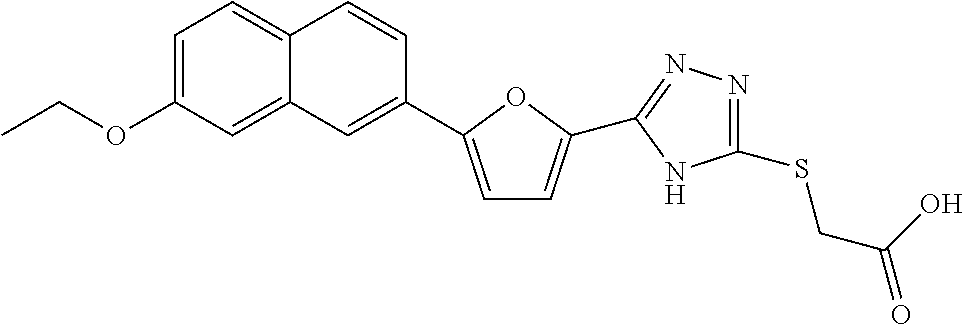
C1=C(C2=CC3=CC(OCC)=CC=C3C=C2)OC(C2=NN=C(SCC(=O)O)N2)=C1
